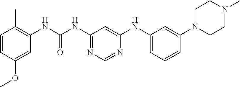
C1=CC(OC)=CC(NC(=O)NC2=NC=NC(NC3=CC=CC(N4CCN(C)CC4)=C3)=C2)=C1C
